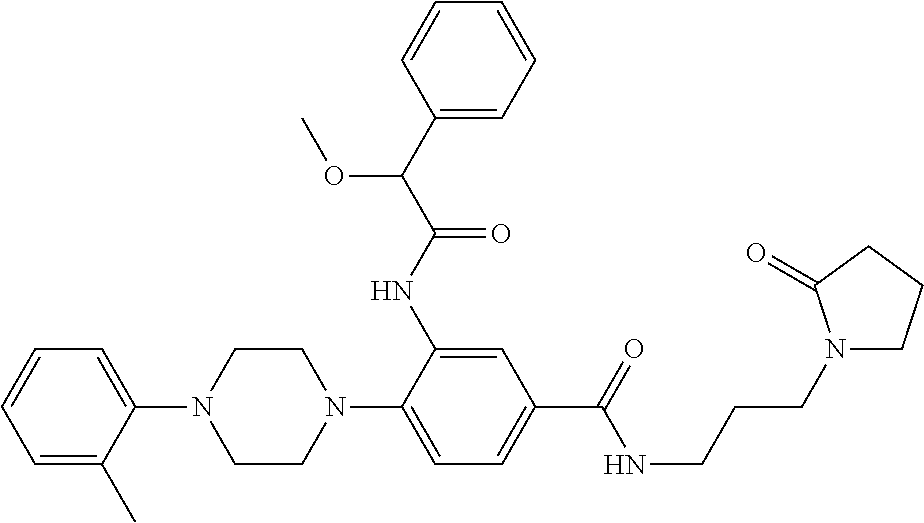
C1(N2CCN(C3=CC=C(C(NCCCN4CCCC4=O)=O)C=C3NC(C(C3=CC=CC=C3)OC)=O)CC2)=CC=CC=C1C
